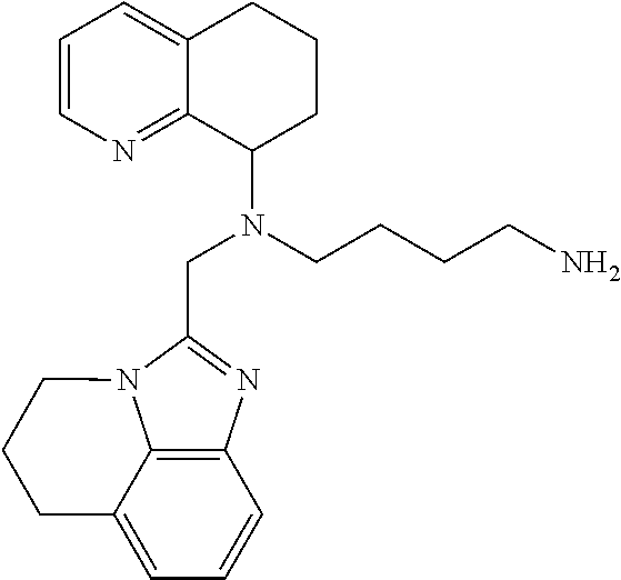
C1=CN=C2C(=C1)CCCC2N(CCCCN)CC1=NC2=C3N1CCCC3=CC=C2
